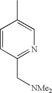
CC1=CN=C(C[NMe2])C=C1
